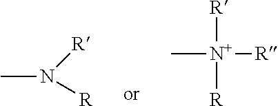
CN([R])[R].C[N+]([R])([R])[R]
